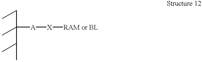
CCC(C)(C(C)C)[A][X][RAM or BL]
